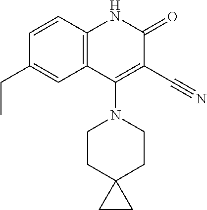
C1=CC2=C(C=C1CC)C(N1CCC3(CC1)CC3)=C(C#N)C(=O)N2
